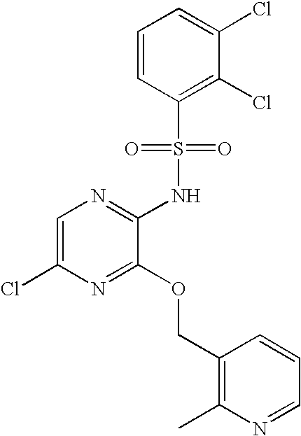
C1=C(Cl)N=C(OCC2=C(C)N=CC=C2)C(NS(C2=C(Cl)C(Cl)=CC=C2)(=O)=O)=N1
